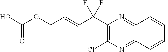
C1(C(C=CCOC(=O)O)(F)F)=C(Cl)N=C2C(=N1)C=CC=C2
